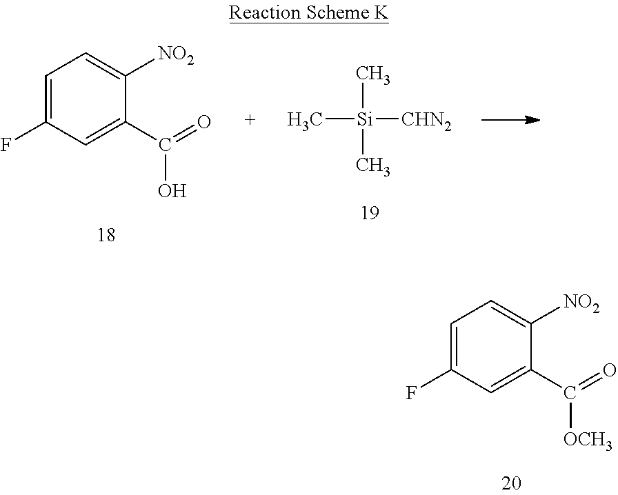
C1=C(F)C=C(C(O)=O)C([NO2])=C1.C[Si](C)(C)[CHN2].C1=C(F)C=C(C([OCH3])=O)C([NO2])=C1
